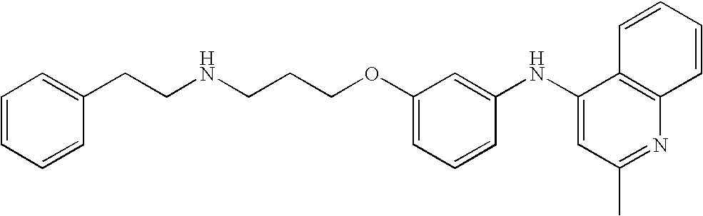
N(CCCOC1=CC=CC(NC2=CC(C)=NC3=C2C=CC=C3)=C1)CCC1=CC=CC=C1
